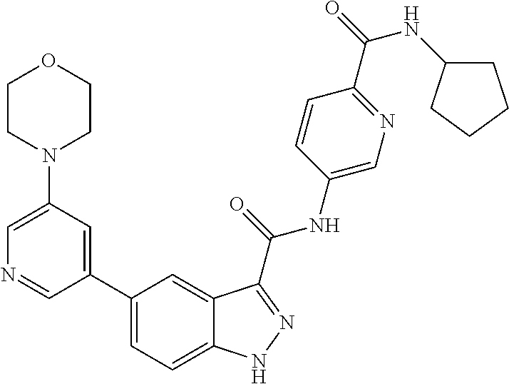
C1(N2CCOCC2)=CN=CC(C2=CC=C3C(=C2)C(C(NC2=CN=C(C(=O)NC4CCCC4)C=C2)=O)=NN3)=C1
